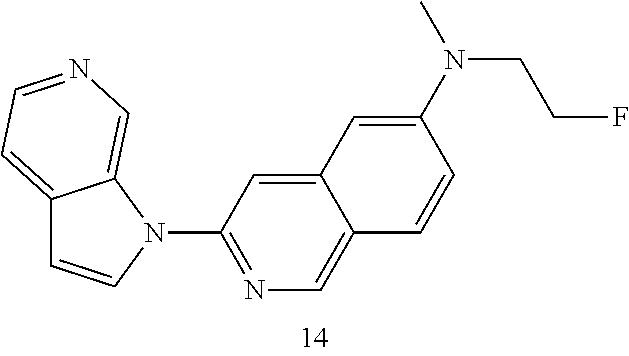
C12=CC=NC=C1N(C1=NC=C3C(=C1)C=C(N(C)CCF)C=C3)C=C2
